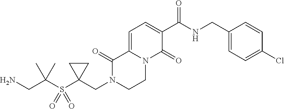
C1=C2N(C(=O)C(C(NCC3=CC=C(Cl)C=C3)=O)=C1)CCN(CC1(S(C(CN)(C)C)(=O)=O)CC1)C2=O
